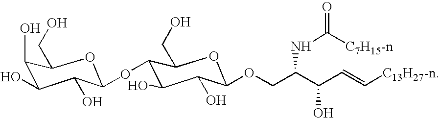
OC1C(O)C(CO)OC(OC2C(O)C(O)C(OCC(C(C=C[C13H27-n])O)NC([C7H15-n])=O)OC2CO)C1O
